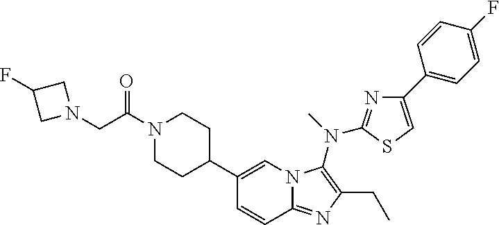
C1(C2CCN(C(=O)CN3CC(F)C3)CC2)=CN2C(=NC(CC)=C2N(C)C2=NC(C3=CC=C(F)C=C3)=CS2)C=C1
